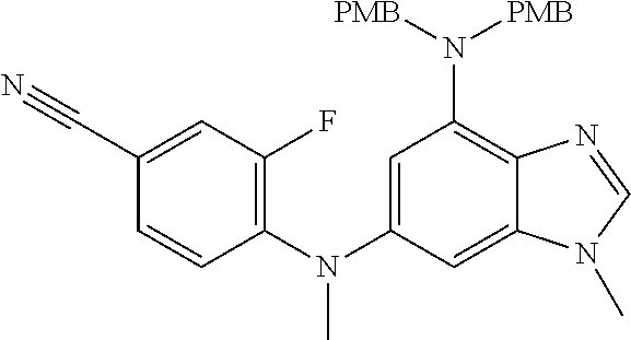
C1(F)=C(N(C)C2=CC(N([PMB])[PMB])=C3C(=C2)N(C)C=N3)C=CC(C#N)=C1
